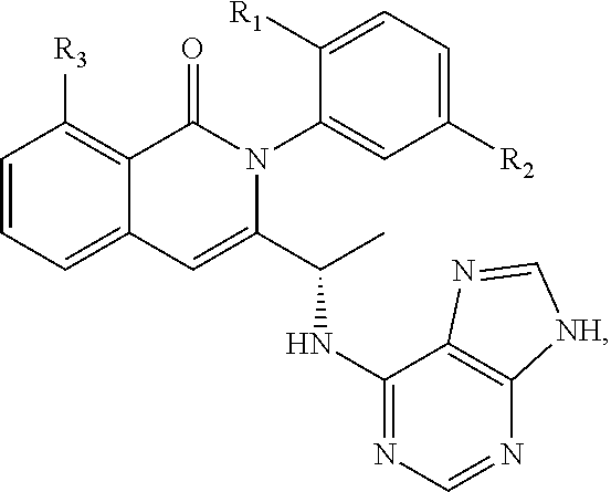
C1=CC=C2C(=C1[R3])C(=O)N(C1=CC([R2])=CC=C1[R1])C(C(C)NC1=NC=NC3=C1N=C[NH]3)=C2
